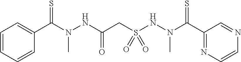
C(N(NC(CS(NN(C(=S)C1=NC=CN=C1)C)(=O)=O)=O)C)(=S)C1=CC=CC=C1
